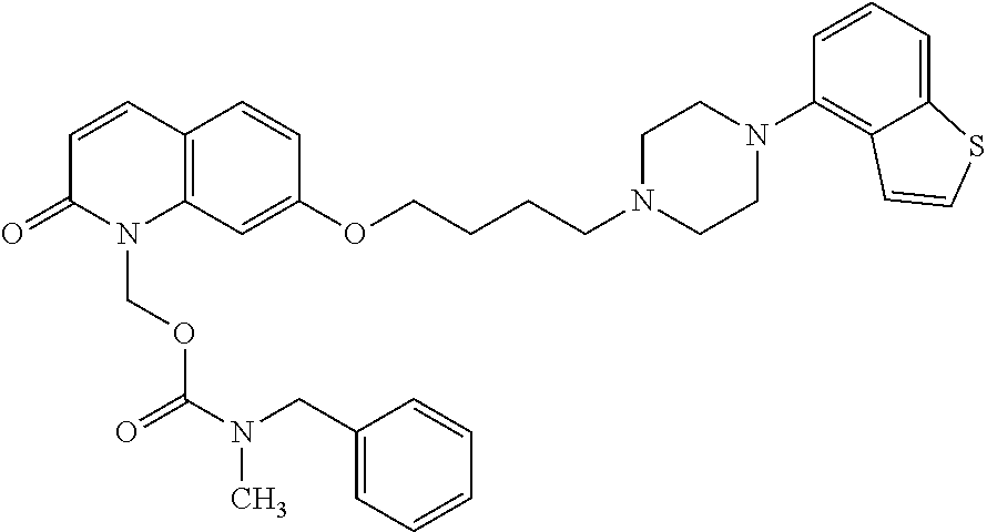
C12=C(C=CC(=O)N1COC(=O)N(CC1=CC=CC=C1)C)C=CC(OCCCCN1CCN(C3=C4C(=CC=C3)SC=C4)CC1)=C2
